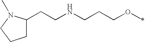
C1C(CCNCCCOC)N(C)CC1
